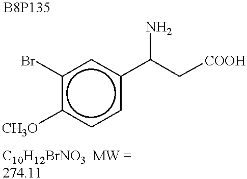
c1(Br)c([CH3O])ccc(C(C[COOH])N)c1
